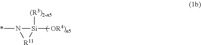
*N1[Si]([OR4)n5])([(R3)2-n5])[R11]1
